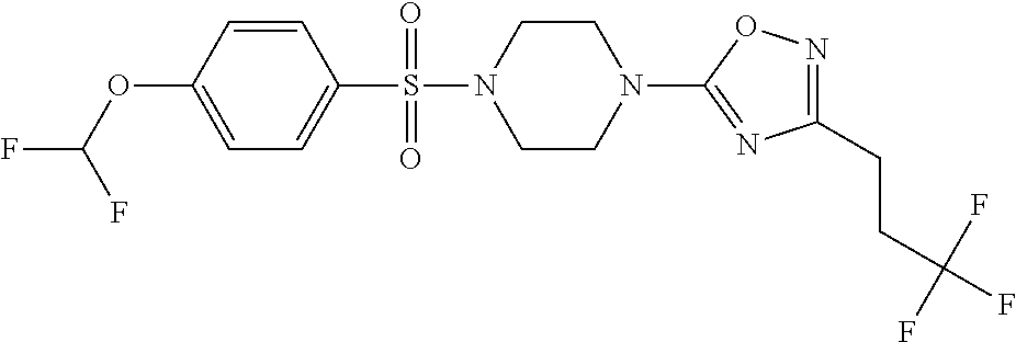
N1=C(CCC(F)(F)F)N=C(N2CCN(S(=O)(C3=CC=C(OC(F)F)C=C3)=O)CC2)O1
